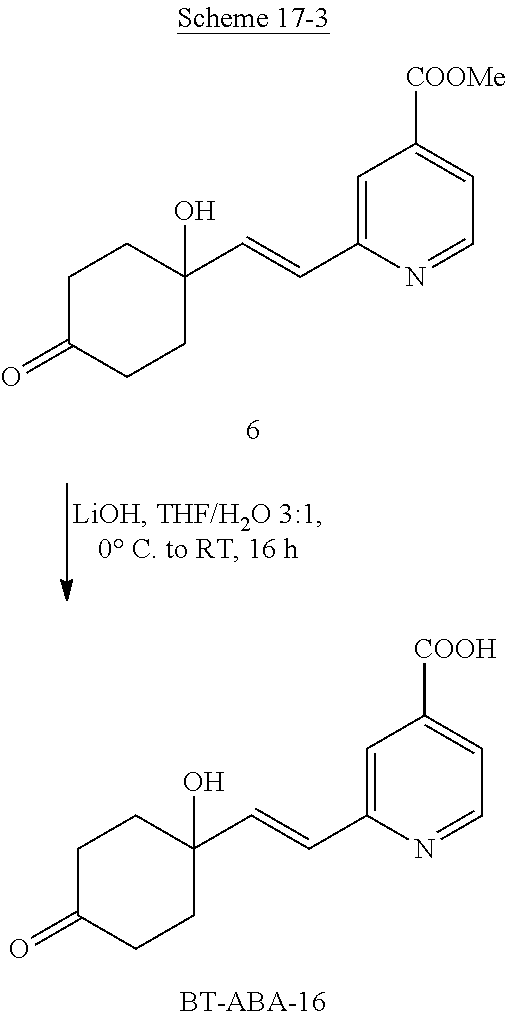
C1C(=O)CCC(C=CC2=CC([COOH])=CC=N2)(O)C1.C1C(=O)CCC(C=CC2=CC([COOMe])=CC=N2)(O)C1
